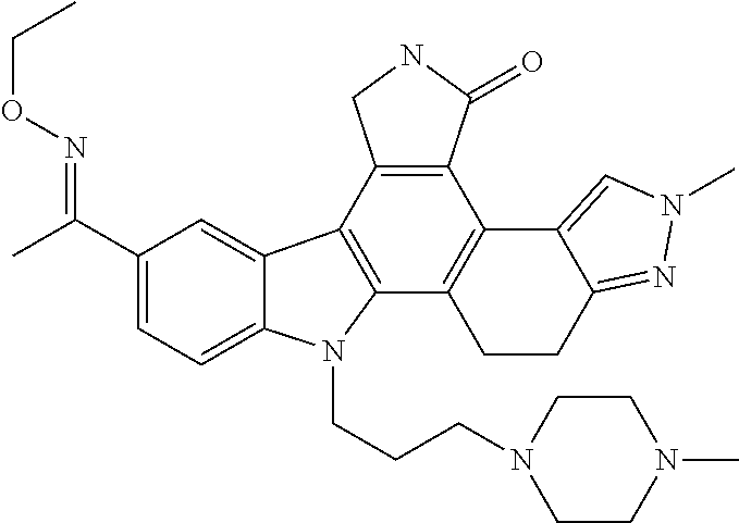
C1(C(C)=NOCC)=CC=C2C(=C1)C1=C(N2CCCN2CCN(C)CC2)C2=C(C3=C1CNC3=O)C1=CN(C)N=C1CC2
